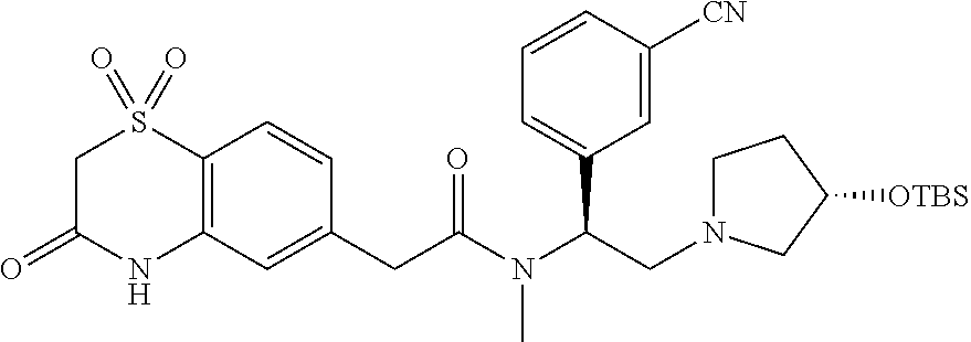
C12=C(C=C(CC(N(C(CN3CCC([OTBS])C3)C3=CC=CC([CN])=C3)C)=O)C=C1)NC(=O)CS2(=O)=O
